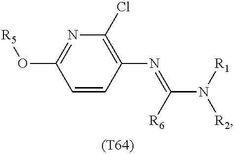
C1=CC(N=C([R6])N([R1])[R2])=C(Cl)N=C1O[R5].[(T64)]
